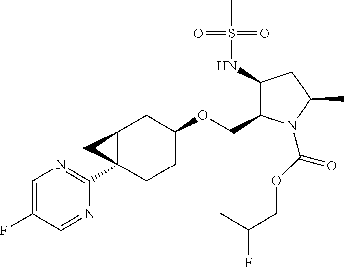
C1=C(F)C=NC(C23CCC(OCC4C(NS(C)(=O)=O)CC(C)N4C(OCC(C)F)=O)CC2C3)=N1
